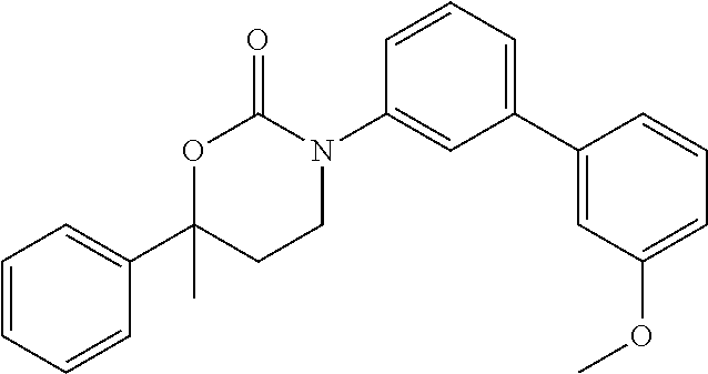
C1(C2=CC(OC)=CC=C2)=CC=CC(N2C(=O)OC(C3=CC=CC=C3)(C)CC2)=C1
